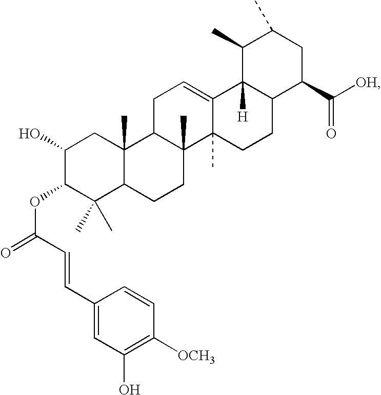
C1(O)C(OC(=O)C=CC2=CC(O)=C([OCH3])C=C2)C(C)(C)C2C(C)(C1)C1C(C)(CC2)C2(C)C(=CC1)C1([H])C(CC2)C(C([OH])=O)CC(C)C1C
